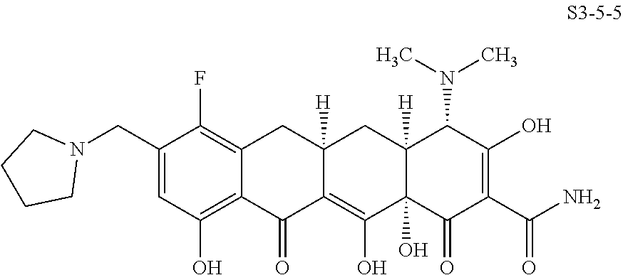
N1(CC2=CC(O)=C3C(=C2F)CC2([H])C(=C(O)C4(O)C([H])(C2)C(N(C)C)C(O)=C(C(N)=O)C4=O)C3=O)CCCC1
